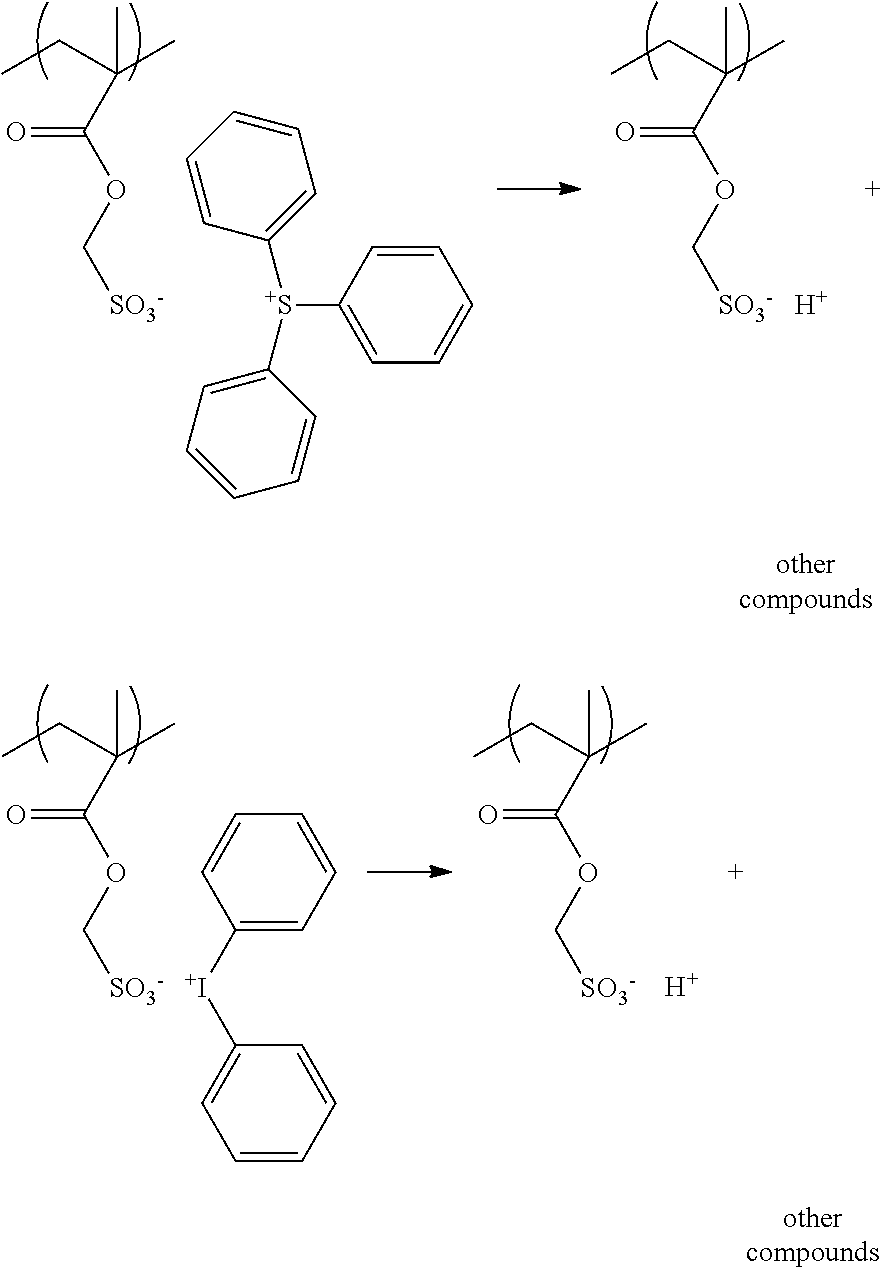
CCC(C)(C)C(OC[SO3-])=O.CCC(C)(C)C(OC[SO3-])=O.[H].[S+](C1=CC=CC=C1)(C1=CC=CC=C1)C1=CC=CC=C1.CCC(C)(C)C(OC[SO3-])=O.CCC(C)(C)C(OC[SO3-])=O.[H].[I+](C1=CC=CC=C1)C1=CC=CC=C1
